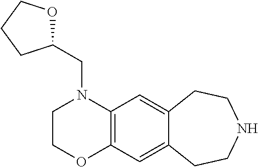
C1COC2=C(N1CC1OCCC1)C=C1C(=C2)CCNCC1
